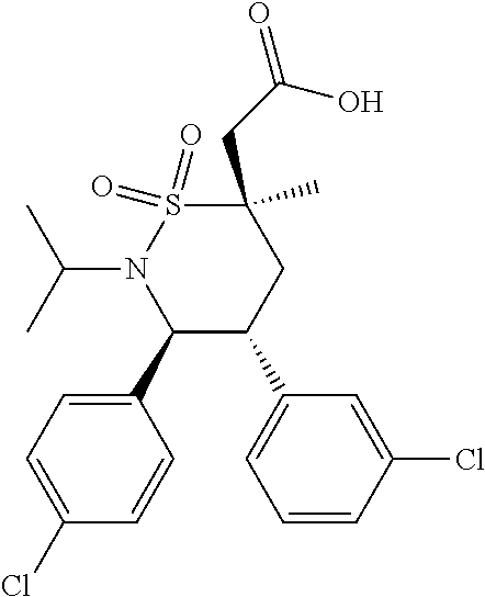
C1(C2=CC=C(Cl)C=C2)C(C2=CC=CC(Cl)=C2)CC(C)(CC(=O)O)S(=O)(=O)N1C(C)C
